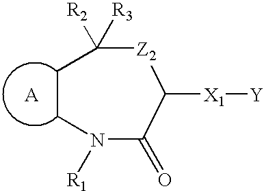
C1CN([R1])C(=O)C([X1][Y])[Z2]C1([R3])[R2].[A]
